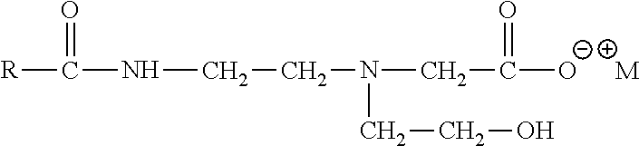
[R]C(=O)NCCN(CCO)CC(=O)[O-].[M]
